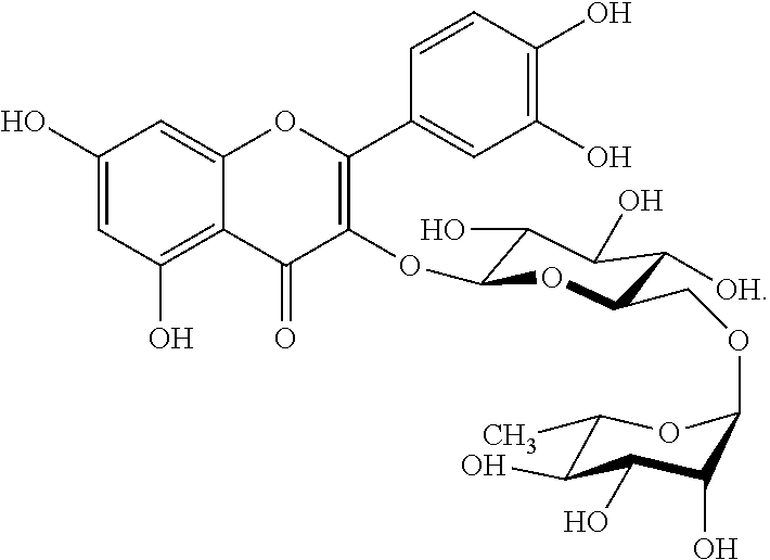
C1(=O)C(OC2C(O)C(O)C([OH])C(COC3C(O)C(O)C(O)C(C)O3)O2)=C(C2=CC(O)=C(O)C=C2)OC2=CC(O)=CC(O)=C12
